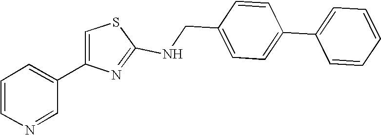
C(C1=CC=C(C2=CC=CC=C2)C=C1)NC1=NC(C2=CC=CN=C2)=CS1
